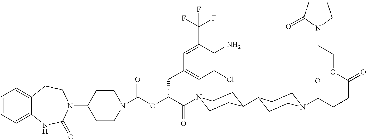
C1=CC=C2C(=C1)CCN(C1CCN(C(OC(C(=O)N3CCC(C4CCN(C(=O)CCC(=O)OCCN5CCCC5=O)CC4)CC3)CC3=CC(Cl)=C(N)C(C(F)(F)F)=C3)=O)CC1)C(=O)N2
